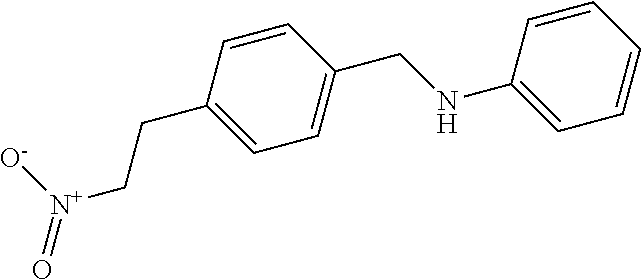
C1(CC[N+](=O)[O-])=CC=C(CNC2=CC=CC=C2)C=C1
